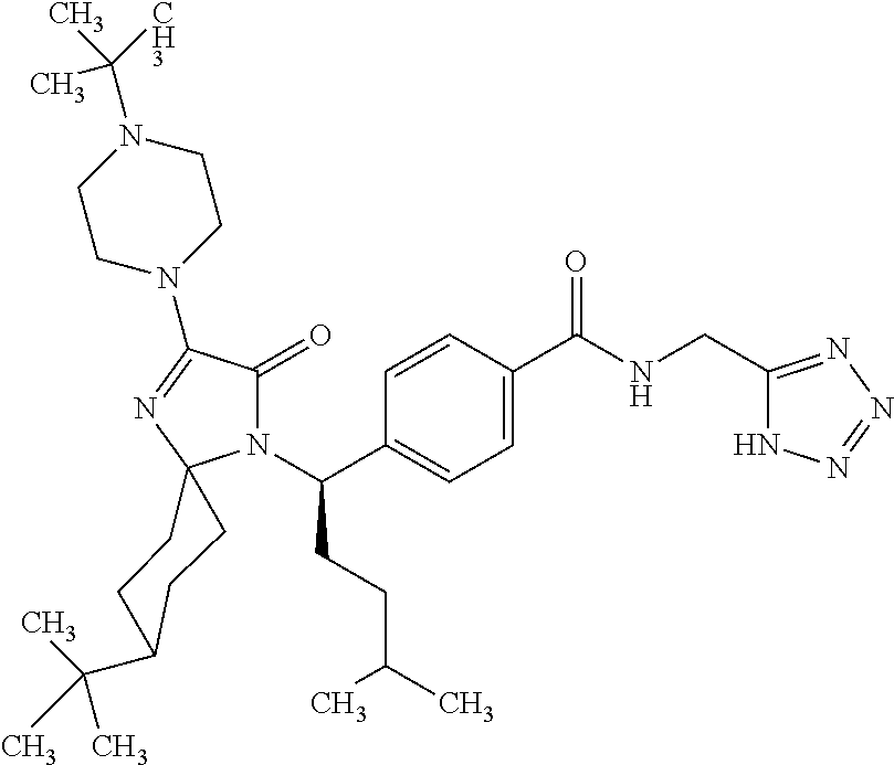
C1=C(C(=O)NCC2=NN=NN2)C=CC(C(N2C(=O)C(N3CCN(C([CH3])(C)C)CC3)=NC23CCC(C(C)(C)C)CC3)CCC(C)C)=C1
